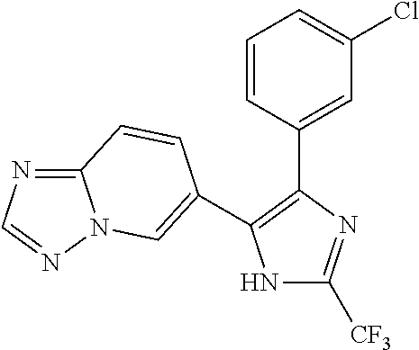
N1C([CF3])=NC(C2=CC(Cl)=CC=C2)=C1C1=CN2C(=NC=N2)C=C1
